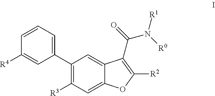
C1(C2=C([R3])C=C3C(=C2)C(C(=O)N([R0])[R1])=C([R2])O3)=CC=CC([R4])=C1
